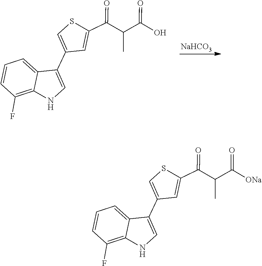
[NaHCO3].C1(C2=CNC3=C(F)C=CC=C23)=CSC(C(=O)C(C(=O)O)C)=C1.C1(C2=CNC3=C(F)C=CC=C23)=CSC(C(=O)C(C(=O)[ONa])C)=C1
